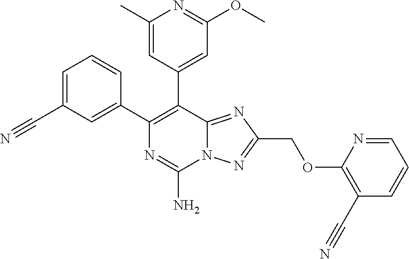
C1=C(C#N)C=C(C2=C(C3=CC(OC)=NC(C)=C3)C3=NC(COC4=C(C#N)C=CC=N4)=NN3C(N)=N2)C=C1
